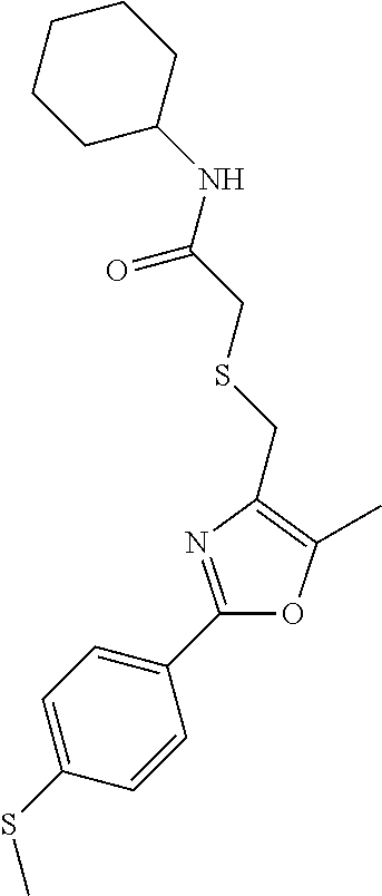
C1=C(SC)C=CC(C2=NC(CSCC(NC3CCCCC3)=O)=C(C)O2)=C1
